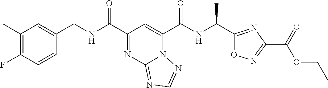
C1(C)=C(F)C=CC(CNC(C2=NC3=NC=NN3C(C(NC(C)C3=NC(C(=O)OCC)=NO3)=O)=C2)=O)=C1
